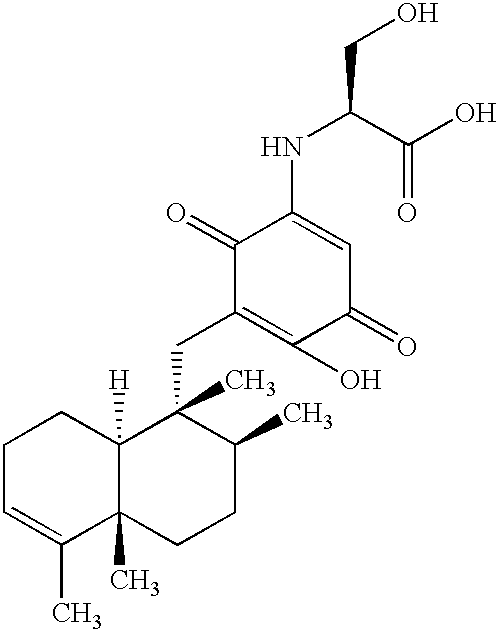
C1C=C(C)C2(C)C([H])(C1)C(C)(CC1=C(O)C(=O)C=C(NC(CO)C(O)=O)C1=O)C(C)CC2
